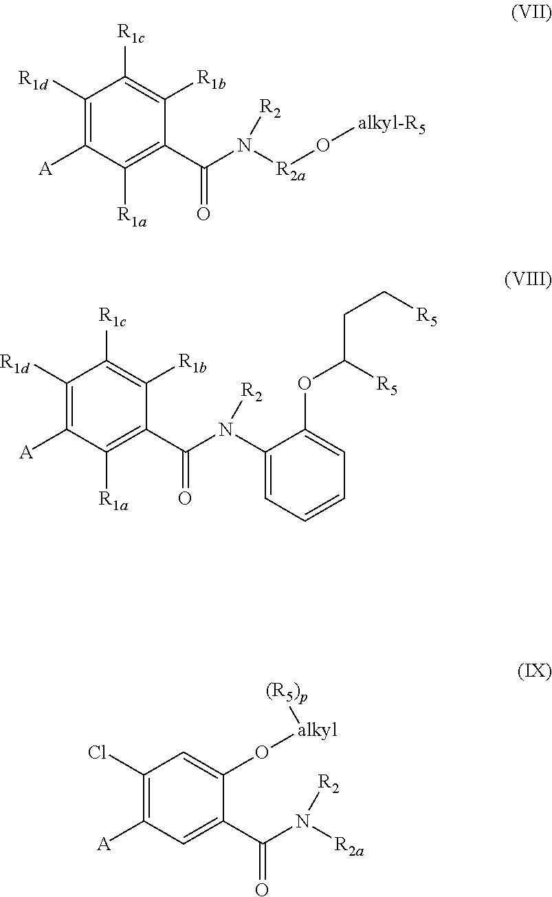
C1([R1d])=C([A])C([R1a])=C(C(N([R2a]O[alkyl-R5])[R2])=O)C([R1b])=C1[R1c].C1([R1d])=C([A])C([R1a])=C(C(N([R2])C2=CC=CC=C2OC(CC[R5])[R5])=O)C([R1b])=C1[R1c].C1(Cl)=C([A])C=C(C(N([R2a])[R2])=O)C(O[alkyl][(R5)p])=C1
